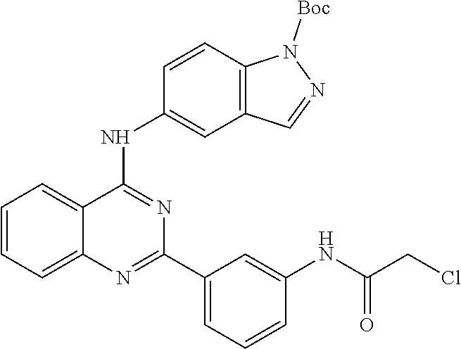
C1=CC=C2C(=C1)C(NC1=CC3=C(C=C1)N([Boc])N=C3)=NC(C1=CC=CC(NC(=O)CCl)=C1)=N2
